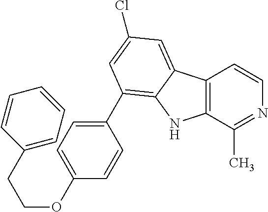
C12=C(C(C)=NC=C1)NC1=C(C3=CC=C(OCCC4=CC=CC=C4)C=C3)C=C(Cl)C=C21
